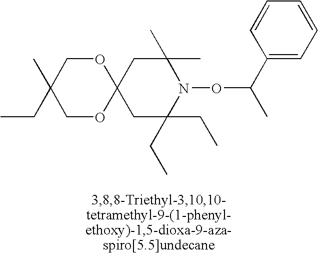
C12(CC(C)(C)N(OC(C)C3=CC=CC=C3)C(CC)(CC)C1)OCC(C)(CC)CO2
